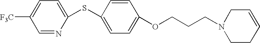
C1(SC2=CC=C(OCCCN3CCC=CC3)C=C2)=CC=C([F3C])C=N1
